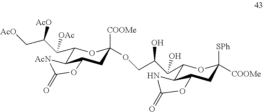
C1(C(C(C[AcO])[AcO])[OAc])C2C(CC([COOMe])(OCC(C(O)C3C4C(CC([SPh])([COOMe])O3)OC(=O)N4)O)O1)OC(=O)[AcN]2
